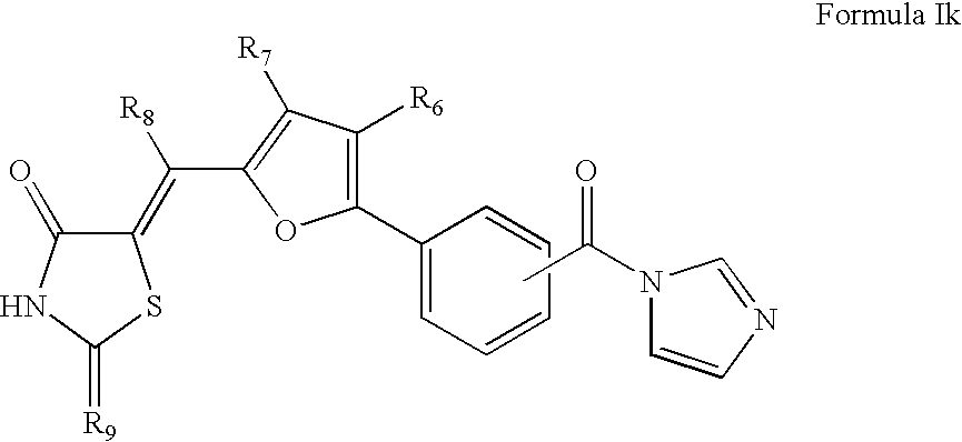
C1(C2=C([R6])C([R7])=C(C(=C3C(=O)NC(=[R9])S3)[R8])O2)=CC=CC=C1.CC(N1C=CN=C1)=O
